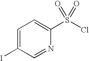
C1=C(I)C=NC(S(Cl)(=O)=O)=C1
